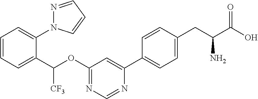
C1=CC=C(C(OC2=NC=NC(C3=CC=C(CC(C(O)=O)N)C=C3)=C2)[CF3])C(N2N=CC=C2)=C1
